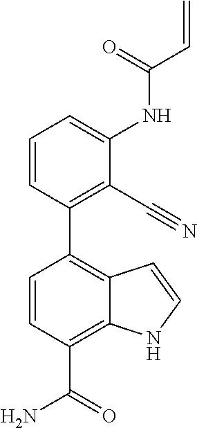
C1=CC(C2=C3C(=C(C(=O)N)C=C2)NC=C3)=C(C#N)C(NC(C=C)=O)=C1
